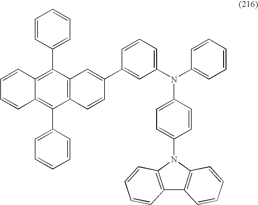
C12=C(C3=CC=CC=C3)C3=C(C(C4=CC=CC=C4)=C1C=CC=C2)C=CC(C1=CC(N(C2=CC=CC=C2)C2=CC=C(N4C5=C(C6=C4C=CC=C6)C=CC=C5)C=C2)=CC=C1)=C3
